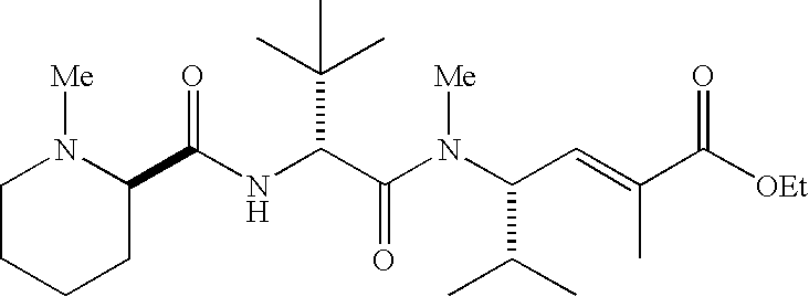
N(C(C(N(C(C(C)C)C=C(C([OEt])=O)C)[Me])=O)C(C)(C)C)C(=O)C1N([Me])CCCC1
